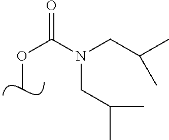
C(OC)(=O)N(CC(C)C)CC(C)C
